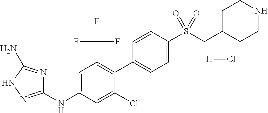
C1=C(Cl)C(C2=CC=C(S(CC3CCNCC3)(=O)=O)C=C2)=C(C(F)(F)F)C=C1NC1=NNC(N)=N1.[H]Cl
